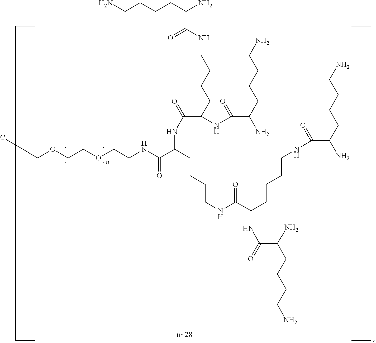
CCOCCOCCNC(C(CCCCNC(C(CCCCNC(C(CCCCN)N)=O)NC(=O)C(N)CCCCN)=O)NC(=O)C(NC(C(CCCCN)N)=O)CCCCNC(C(CCCCN)N)=O)=O
